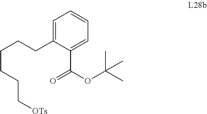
C1=C(CCCCCC[OTs])C(C(OC(C)(C)C)=O)=CC=C1
